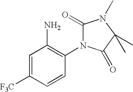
C1=C([F3C])C=CC(N2C(=O)N(C)C(C)(C)C2=O)=C1N
